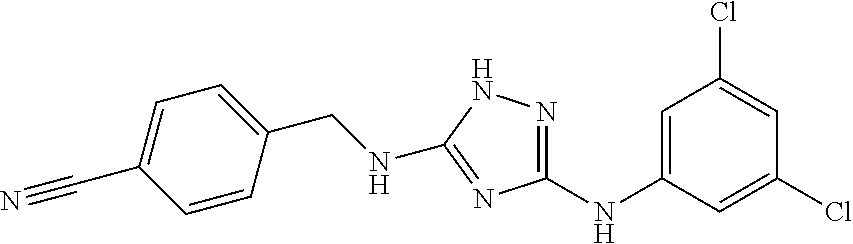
C1=CC(CNC2=NC(NC3=CC(Cl)=CC(Cl)=C3)=NN2)=CC=C1C#N
